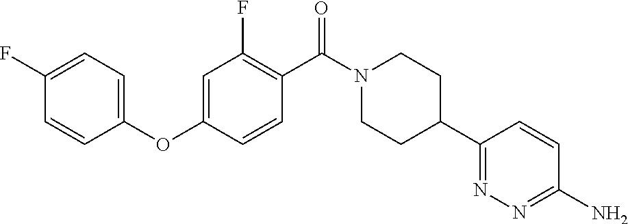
C1=C(OC2=CC=C(F)C=C2)C=CC(C(N2CCC(C3=NN=C(N)C=C3)CC2)=O)=C1F
